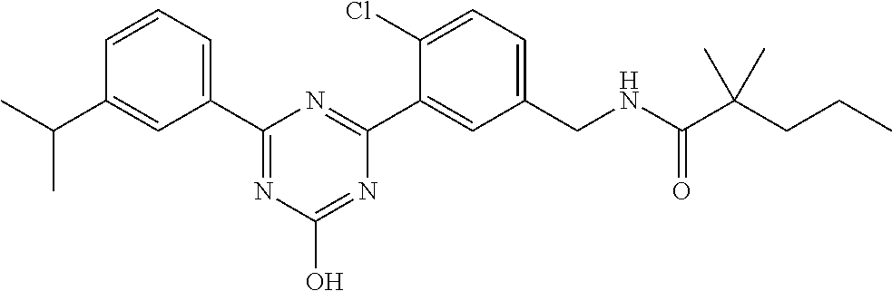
C1=CC=C(C2=NC(O)=NC(C3=CC(CNC(C(CCC)(C)C)=O)=CC=C3Cl)=N2)C=C1C(C)C
